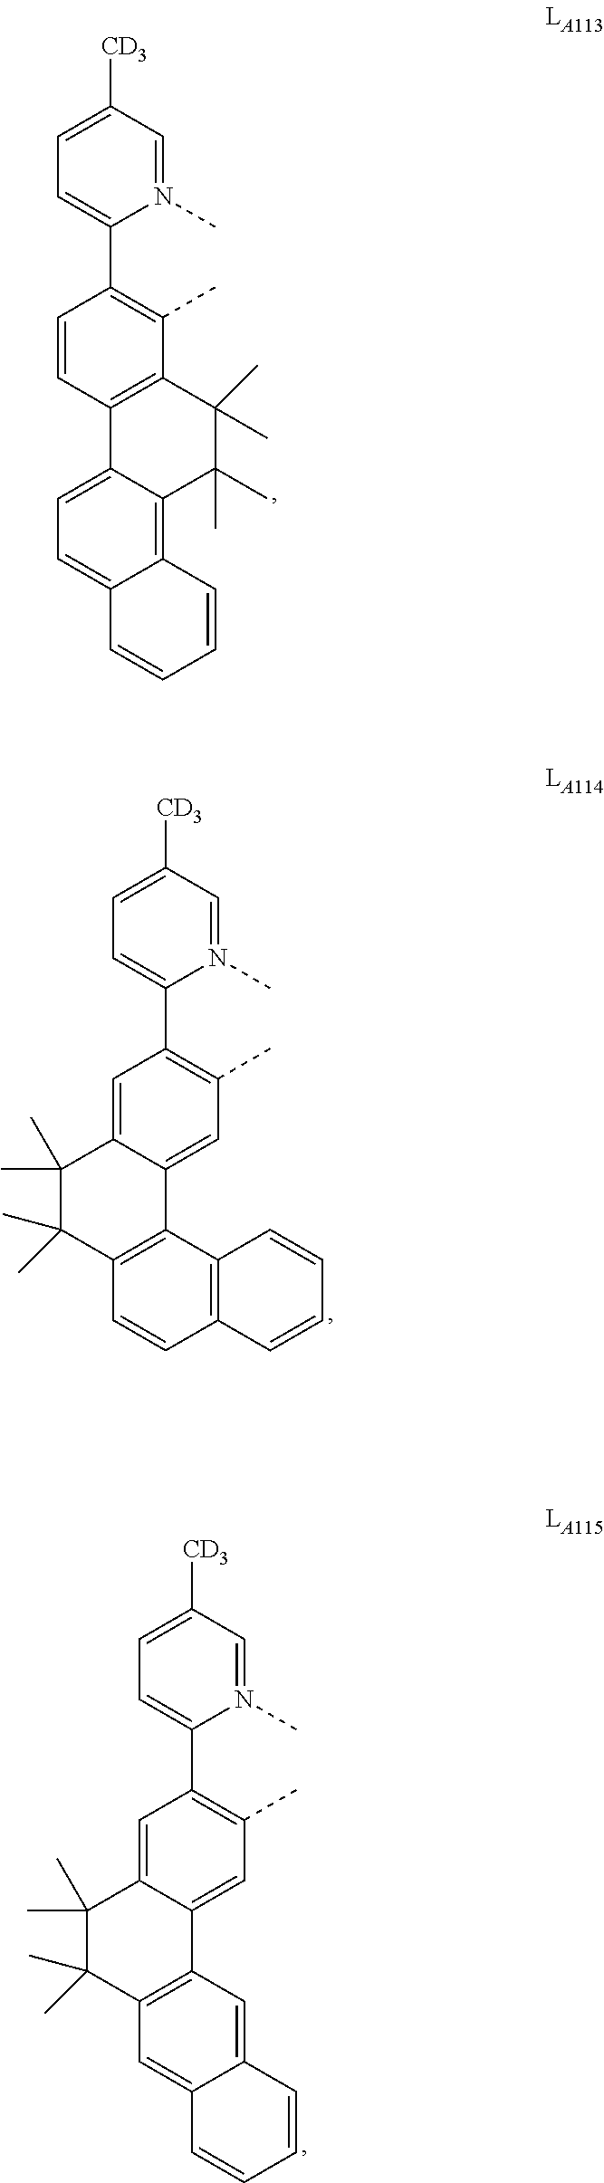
N1(C)=CC([CD3])=CC=C1C1=C(C)C2=C(C=C1)C1=CC=C3C(=C1C(C)(C)C2(C)C)C=CC=C3.N1(C)=CC([CD3])=CC=C1C1=C(C)C=C2C(=C1)C(C)(C)C(C)(C)C1=C2C2=C(C=C1)C=CC=C2.N1(C)=CC([CD3])=CC=C1C1=C(C)C=C2C(=C1)C(C)(C)C(C)(C)C1=C2C=C2C(=C1)C=CC=C2
